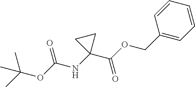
O(C(NC1(C(OCC2=CC=CC=C2)=O)CC1)=O)C(C)(C)C
